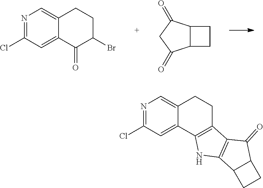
C12C(C(=O)CC1=O)CC2.N1=C(Cl)C=C2C(=C1)CCC(Br)C2=O.N1=C(Cl)C=C2C(=C1)CCC1=C2NC2=C1C(=O)C1C2CC1
